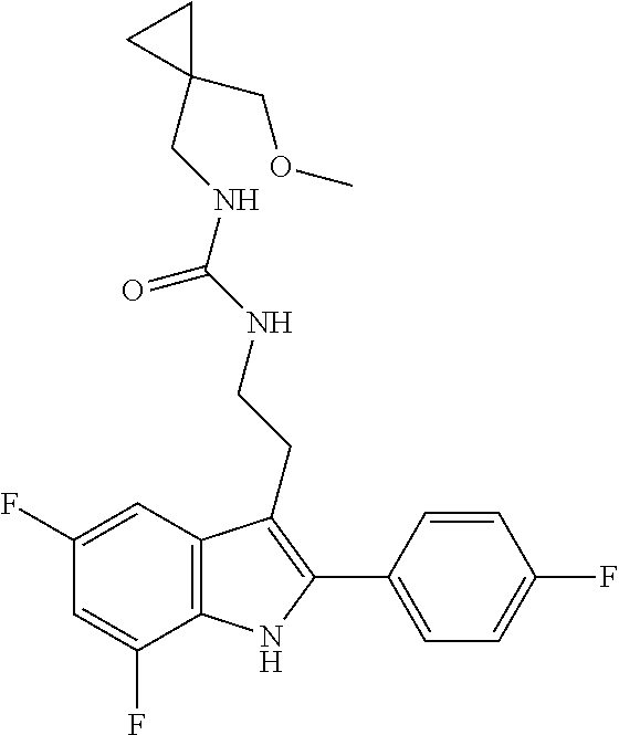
N(C(=O)NCCC1=C(C2=CC=C(F)C=C2)NC2=C1C=C(F)C=C2F)CC1(COC)CC1
